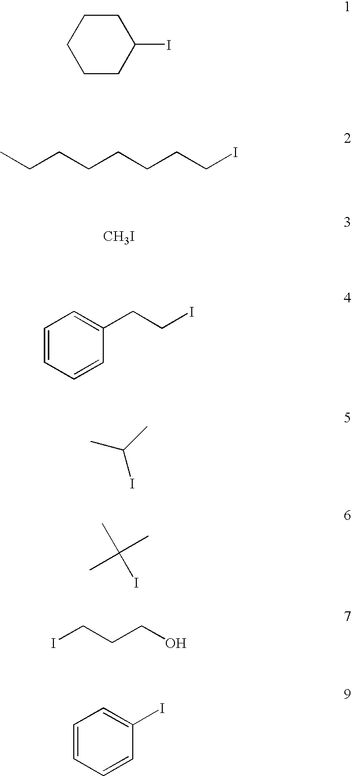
C1CCCCC1I.CCCCCCCCI.[CH3I].C1=CC=CC(CCI)=C1.CC(C)I.C(C)(C)(C)I.ICCCO.C1=CC=CC(I)=C1
